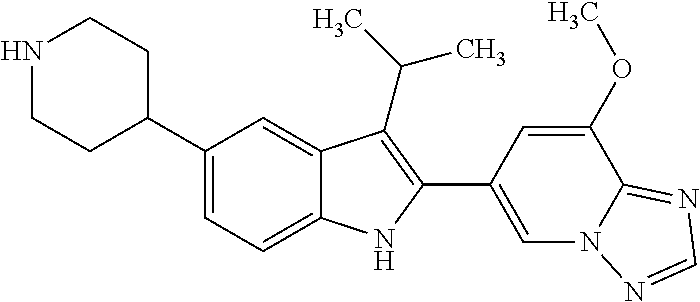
C1(C2CCNCC2)=CC=C2C(=C1)C(C(C)C)=C(C1=CN3C(=NC=N3)C(OC)=C1)N2
